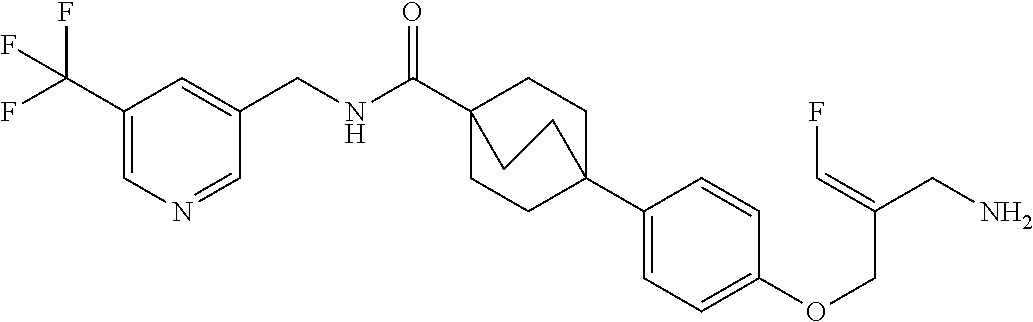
N(C(C12CCC(C3=CC=C(OCC(CN)=CF)C=C3)(CC1)CC2)=O)CC1=CC(C(F)(F)F)=CN=C1
